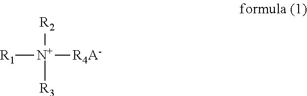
[R2][N+]([R3])([R4A-])[R1]
